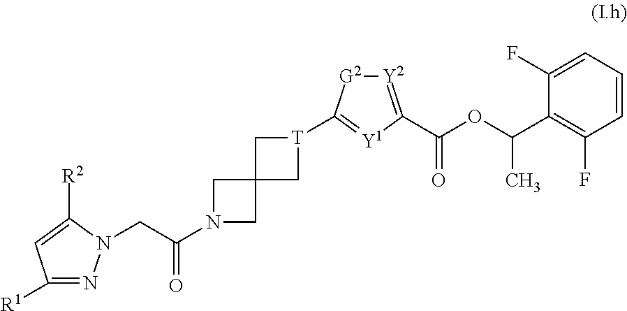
C1([R1])=NN(CC(N2CC3(C2)C[T](C2=[Y1]C(C(OC(C4=C(F)C=CC=C4F)C)=O)=[Y2][G2]2)C3)=O)C([R2])=C1
